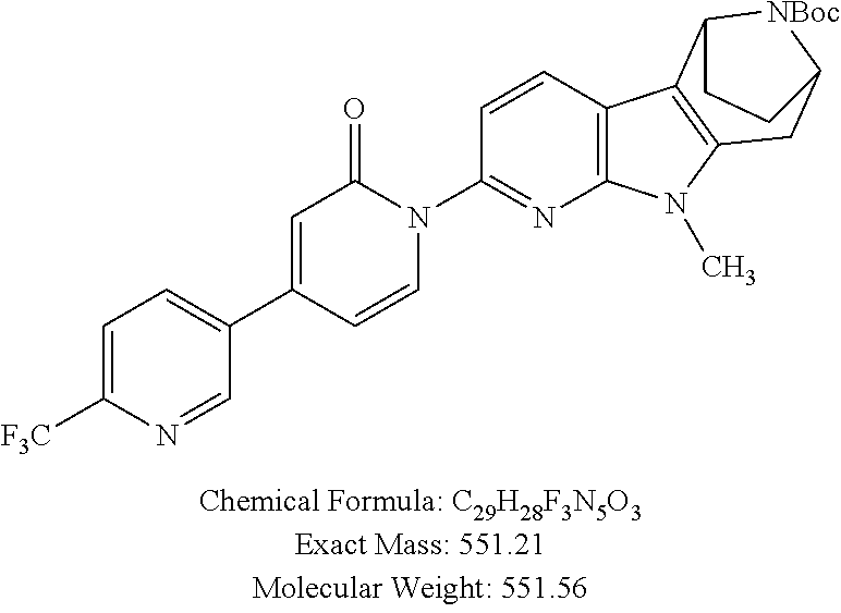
C12=C(C=CC(N3C(=O)C=C(C4=CC=C([F3C])N=C4)C=C3)=N1)C1=C(N2C)CC2[NBoc]C1CC2
